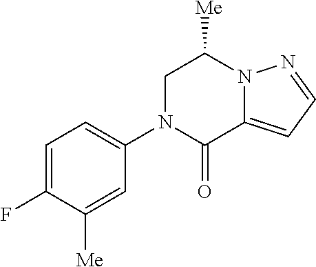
C1=C(F)C([Me])=CC(N2C(=O)C3=CC=NN3C([Me])C2)=C1
